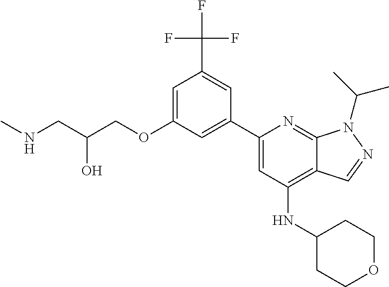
C(O)(CNC)COC1=CC(C(F)(F)F)=CC(C2=CC(NC3CCOCC3)=C3C(=N2)N(C(C)C)N=C3)=C1
